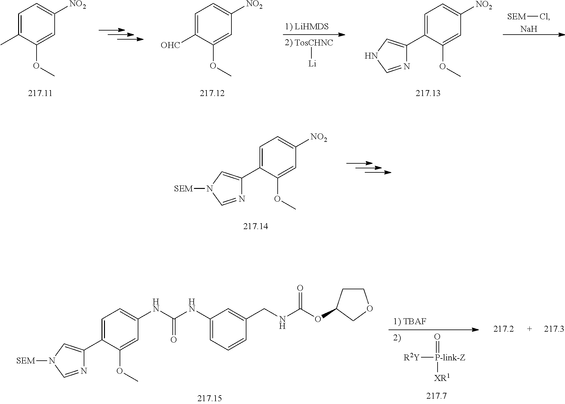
C1=C(C)C(OC)=CC([NO2])=C1.C1=C([OHC])C(OC)=CC([NO2])=C1.[TosCHNC][Li].C1=C(C2=CNC=N2)C(OC)=CC([NO2])=C1.[SEM]Cl.[Na].C1=C(C2=CN([SEM])C=N2)C(OC)=CC([NO2])=C1.C1=C(C2=CN([SEM])C=N2)C(OC)=CC(NC(NC2=CC=CC(CNC(OC3CCOC3)=O)=C2)=O)=C1.[R2Y][P-link-Z](=O)[XR1]
